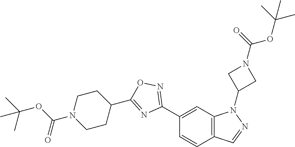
C1(C2=NOC(C3CCN(C(OC(C)(C)C)=O)CC3)=N2)=CC2=C(C=C1)C=NN2C1CN(C(=O)OC(C)(C)C)C1
